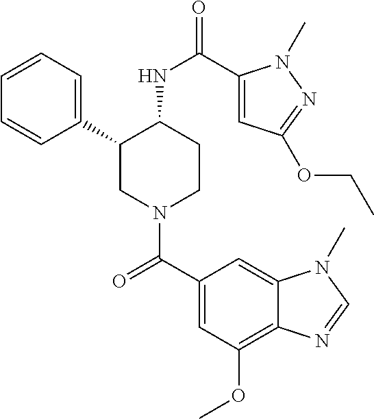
C1=CC=C(C2CN(C(C3=CC(OC)=C4C(=C3)N(C)C=N4)=O)CCC2NC(=O)C2=CC(OCC)=NN2C)C=C1
